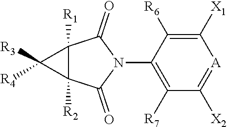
C12([R2])C([R1])(C1([R3])[R4])C(=O)N(C1=C([R7])C([X2])=[A]C([X1])=C1[R6])C2=O
